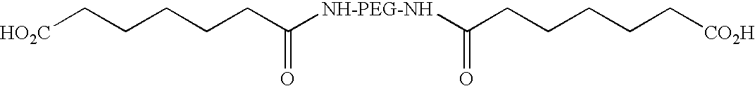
C(CCC([NH-PEG-NH]C(CCCCC[CO2H])=O)=O)CC[HO2C]
